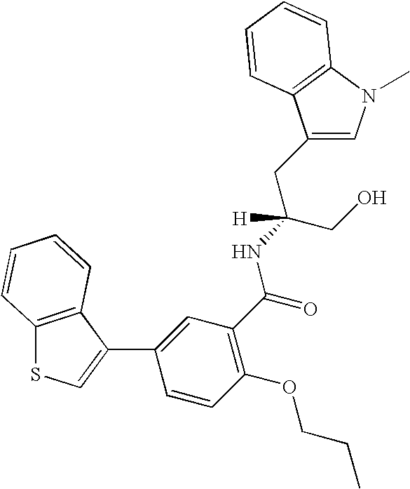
C1(CC(CO)(NC(=O)C2=C(OCCC)C=CC(C3=CSC4=C3C=CC=C4)=C2)[H])=CN(C)C2=C1C=CC=C2
